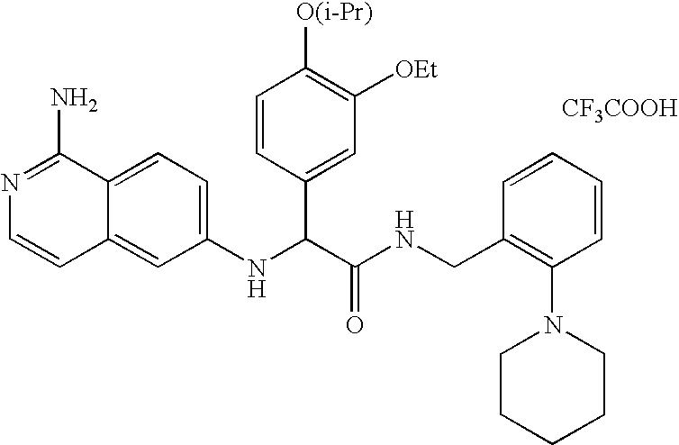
C1(NC(C(NCC2=C(N3CCCCC3)C=CC=C2)=O)C2=CC([OEt])=C([O(i-Pr)])C=C2)=CC=C2C(=C1)C=CN=C2N.[CF3COOH]
